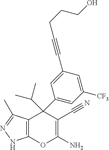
C12=C(C(C)=NN1)C(C1=CC([CF3])=CC(C#CCCCO)=C1)(C(C)C)C(C#N)=C(N)O2
